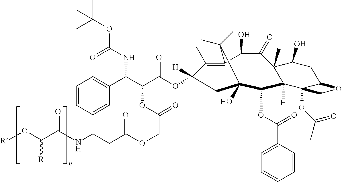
C1(C)=C2C(O)C(=O)C3(C)C(O)CC4C(OC(C)=O)(C3([H])C(OC(=O)C3=CC=CC=C3)C(O)(CC1([H])OC(C(C(C1=CC=CC=C1)NC(OC(C)(C)C)=O)OC(COC(CCNC(C(O[R])[R])=O)=O)=O)=O)C2(C)C)CO4
